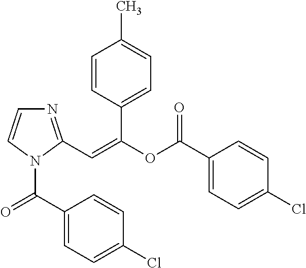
N1=C(C=C(OC(C2=CC=C(Cl)C=C2)=O)C2=CC=C(C)C=C2)N(C(=O)C2=CC=C(Cl)C=C2)C=C1
